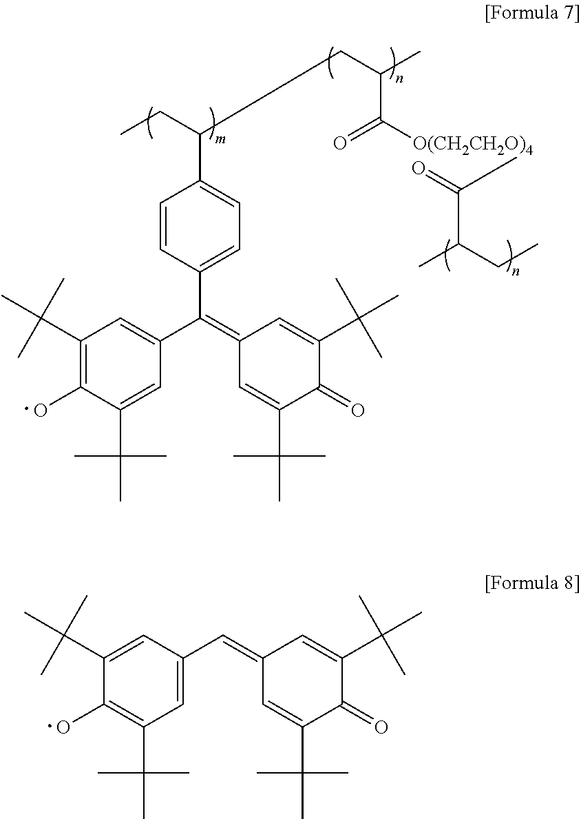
C1=CC(C(=C2C=C(C(C)(C)C)C(=O)C(C(C)(C)C)=C2)C2=CC(C(C)(C)C)=C(O)C(C(C)(C)C)=C2)=CC=C1C(CC)CC(C)C([O(CH2CH2O)4]C(C(CC)C)=O)=O.C(=C1C=C(C(C)(C)C)C(=O)C(C(C)(C)C)=C1)C1=CC(C(C)(C)C)=C(O)C(C(C)(C)C)=C1
